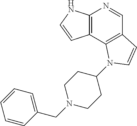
C12=C(C3=C(C=N1)C=CN3C1CCN(CC3=CC=CC=C3)CC1)C=CN2
